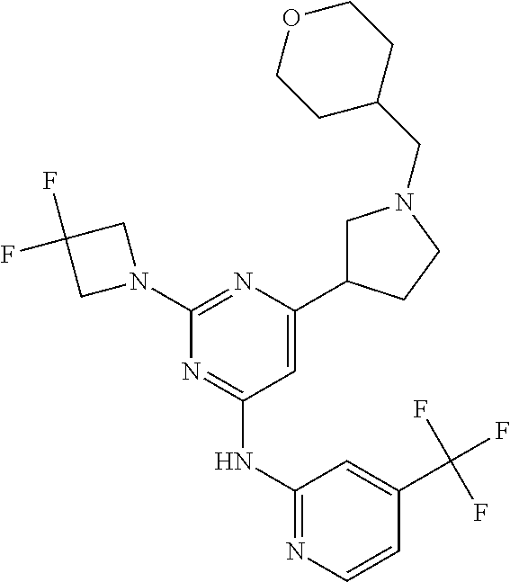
C1=C(C2CN(CC3CCOCC3)CC2)N=C(N2CC(F)(F)C2)N=C1NC1=NC=CC(C(F)(F)F)=C1
